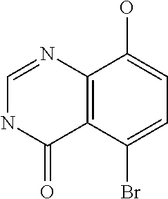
C12=C(C(Br)=CC=C1O)C(=O)NC=N2
